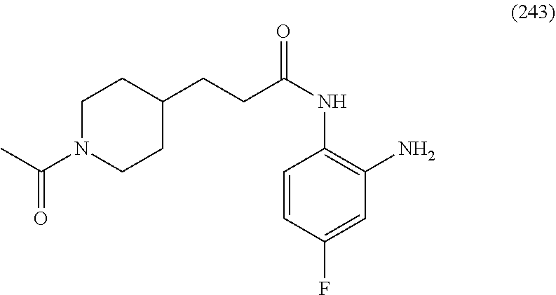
C1=CC(F)=CC(N)=C1NC(=O)CCC1CCN(C(C)=O)CC1
